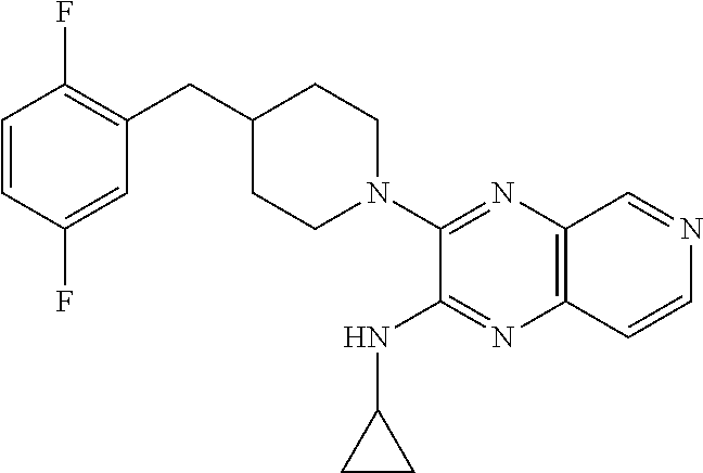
C1=CC(F)=CC(CC2CCN(C3=NC4=C(N=C3NC3CC3)C=CN=C4)CC2)=C1F
